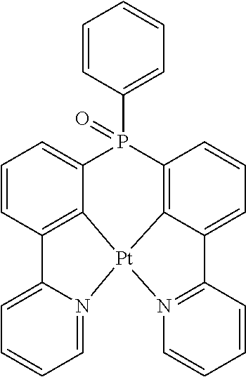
C12=CC=CC=N1[Pt]13C4=C2C=CC=C4P(C2=CC=CC=C2)(=O)C2=C1C(=CC=C2)C1=N3C=CC=C1
